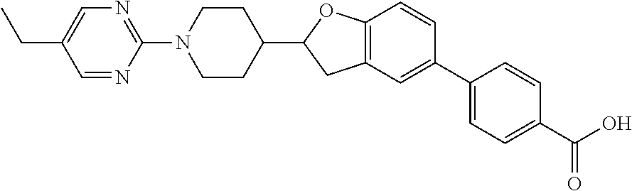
C1CN(C2=NC=C(CC)C=N2)CCC1C1CC2=C(O1)C=CC(C1=CC=C(C(O)=O)C=C1)=C2
